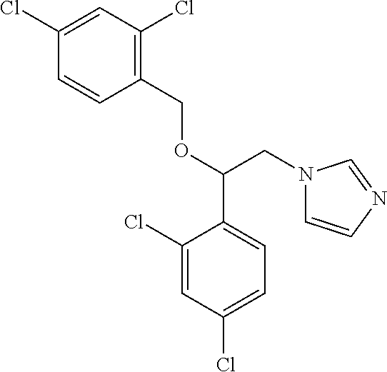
C1(Cl)=CC(Cl)=C(COC(CN2C=CN=C2)C2=CC=C(Cl)C=C2Cl)C=C1
